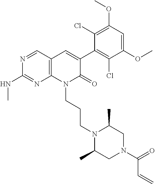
C1(NC)=NC2=C(C=C(C3=C(Cl)C(OC)=CC(OC)=C3Cl)C(=O)N2CCCN2C(C)CN(C(C=C)=O)CC2C)C=N1
